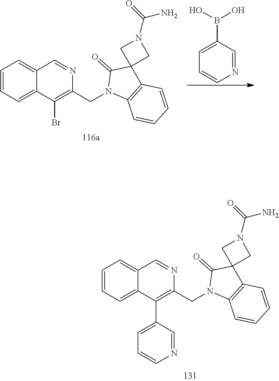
C1=C(B(O)O)C=NC=C1.C1=CC=C2C(=C1)C=NC(CN1C3=C(C=CC=C3)C3(C1=O)CN(C(=O)N)C3)=C2Br.C1=CC=C2C(=C1)C=NC(CN1C3=C(C=CC=C3)C3(C1=O)CN(C(=O)N)C3)=C2C1=CC=CN=C1
